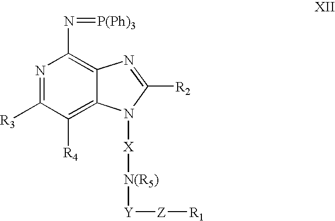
N1=C([R3])C([R4])=C2C(=C1N=[P(Ph)3])N=C([R2])N2[X][N(R5)][Y][Z][R1]
